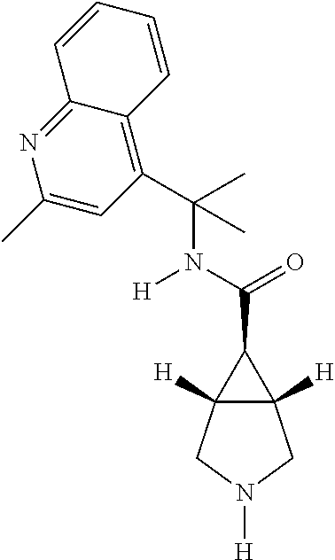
C(C1C2([H])C1([H])CN([H])C2)(=O)N([H])C(C)(C)C1=C2C(=NC(C)=C1)C=CC=C2
